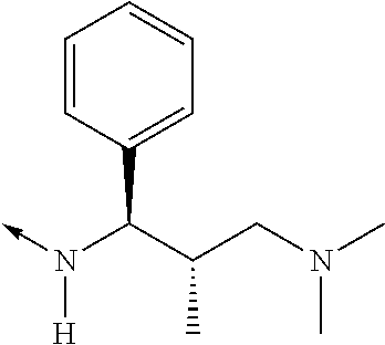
C(N(->C)[H])(C1=CC=CC=C1)C(CN(C)C)C
